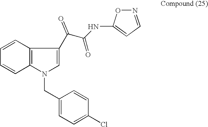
C1=CC2=C(C=C1)N(CC1=CC=C(Cl)C=C1)C=C2C(C(=O)NC1=CC=NO1)=O
